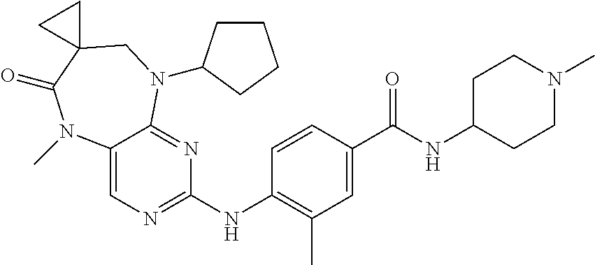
C1=CC(NC2=NC=C3C(=N2)N(C2CCCC2)CC2(C(=O)N3C)CC2)=C(C)C=C1C(NC1CCN(C)CC1)=O
